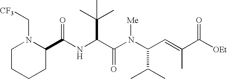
N(C(C(N(C(C(C)C)C=C(C([OEt])=O)C)[Me])=O)C(C)(C)C)C(=O)C1N(C[CF3])CCCC1
